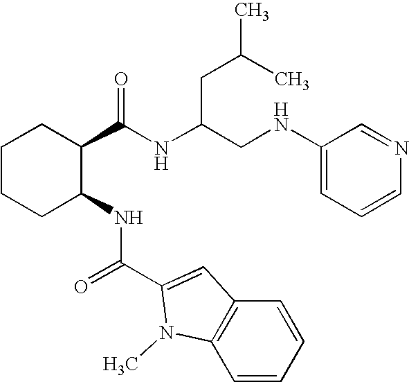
C1CCC(NC(C2=CC3=C(N2C)C=CC=C3)=O)C(C(NC(CNC2=CC=CN=C2)CC(C)C)=O)C1
